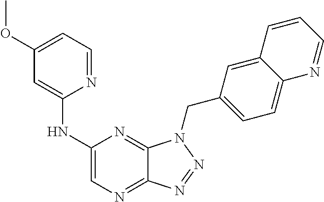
C1(NC2=CC(OC)=CC=N2)=CN=C2C(=N1)N(CC1=CC=C3C(=C1)C=CC=N3)N=N2
